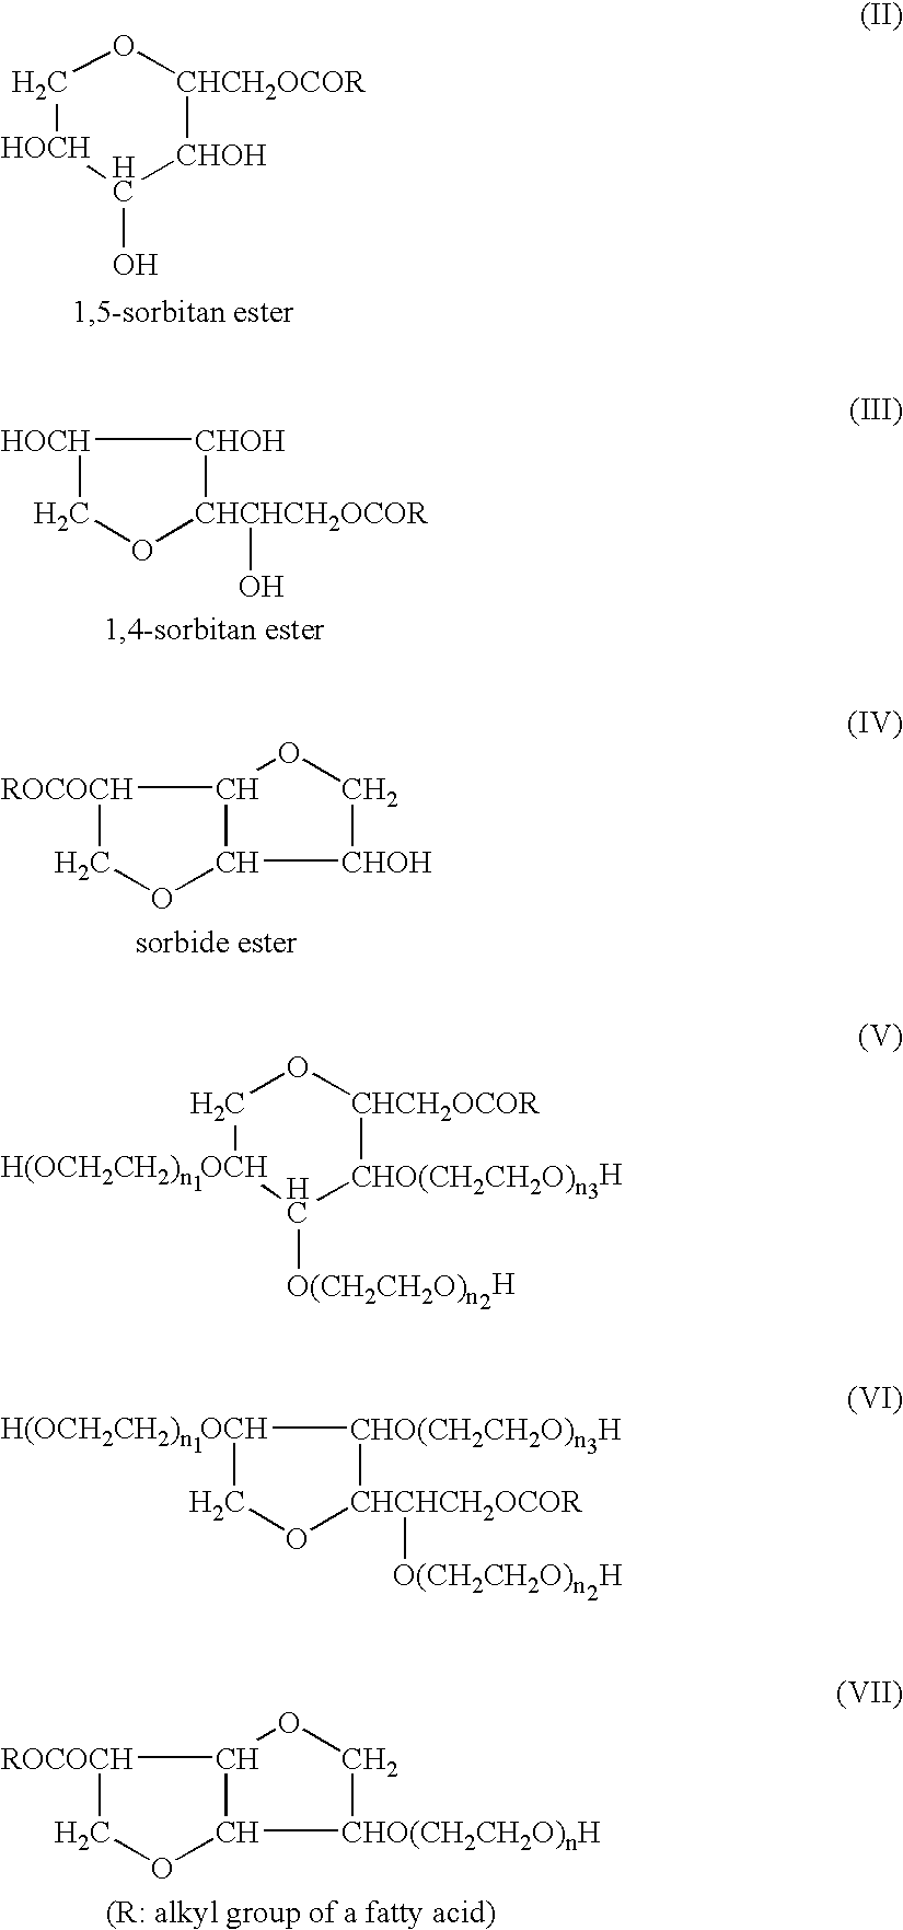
[HOCH]1CO[CHCH2OCOR][CHOH]C1O.C1O[CHCHCH2OCOR](O)[CHOH][HOCH]1.C12C([ROCOCH]CO1)OC[CHOH]2.[H].[H].[CHO(CH2CH2O)n]1[CHCH2OCOR]OC[OCH]C1[O(CH2CH2O)n].C1O[CHCHCH2OCOR]([O(CH2CH2O)n])[CHO(CH2CH2O)n][OCH]1.[H].[H].C12C([ROCOCH]CO1)OC[CHO(CH2CH2O)nH]2
